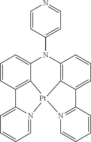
C12=C3C(=CC=C1)N(C1=CC=NC=C1)C1=C4C(=CC=C1)C1=N([Pt]34N3=CC=CC=C23)C=CC=C1
